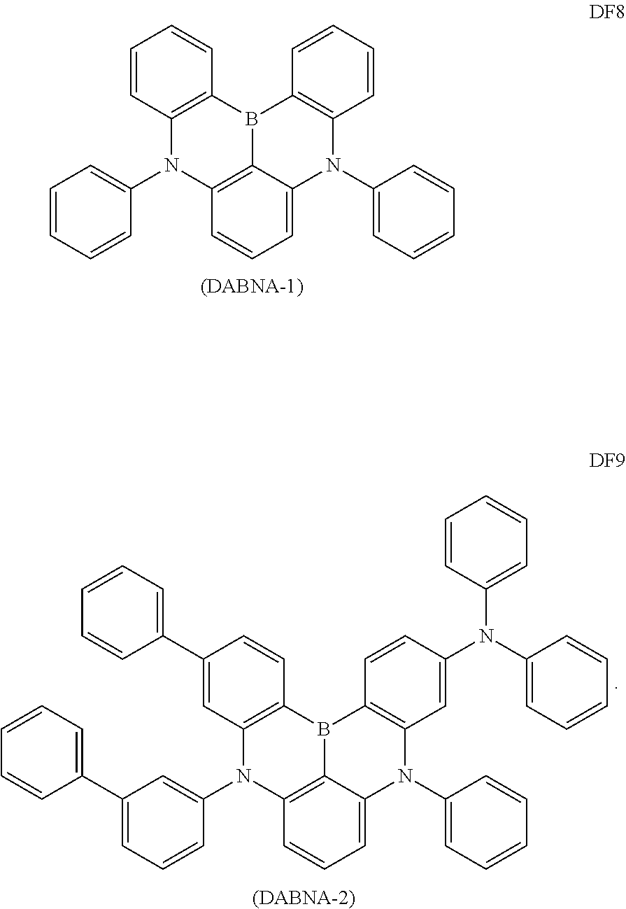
C12=C(N(C3=CC=CC=C3)C3=CC=CC4=C3B1C1=C(C=CC=C1)N4C1=CC=CC=C1)C=CC=C2.[(DABNA-1)].C1=CC=CC=C1N(C1=CC=CC=C1)C1=CC2=C(B3C4=C(C=C(C5=CC=CC=C5)C=C4)N(C4=CC(C5=CC=CC=C5)=CC=C4)C4=C3C(=CC=C4)N2C2=CC=CC=C2)C=C1.[(DABNA-2)]
